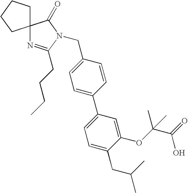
C1=C(C2=CC=C(CC(C)C)C(OC(C)(C(O)=O)C)=C2)C=CC(CN2C(CCCC)=NC3(C2=O)CCCC3)=C1
